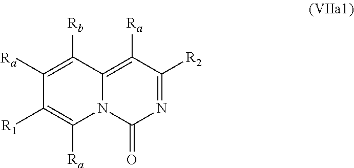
C1([Ra])=C([Rb])C2=C([Ra])C([R2])=NC(=O)N2C([Ra])=C1[R1]
